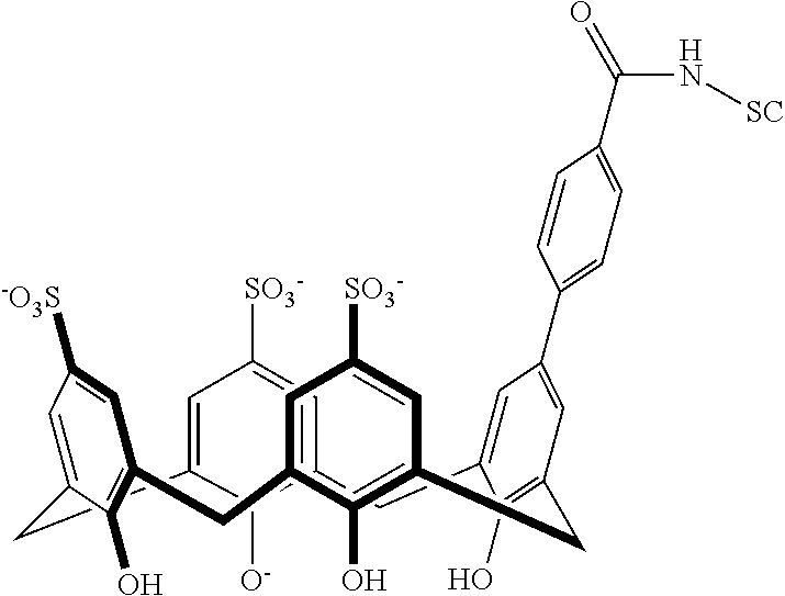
C12=CC([SO3-])=CC(=C1[O-])CC1=CC(C3=CC=C(C(N[SC])=O)C=C3)=CC(=C1O)CC1=C(O)C(=CC([SO3-])=C1)CC1=C(O)C(=CC([-O3S])=C1)C2
